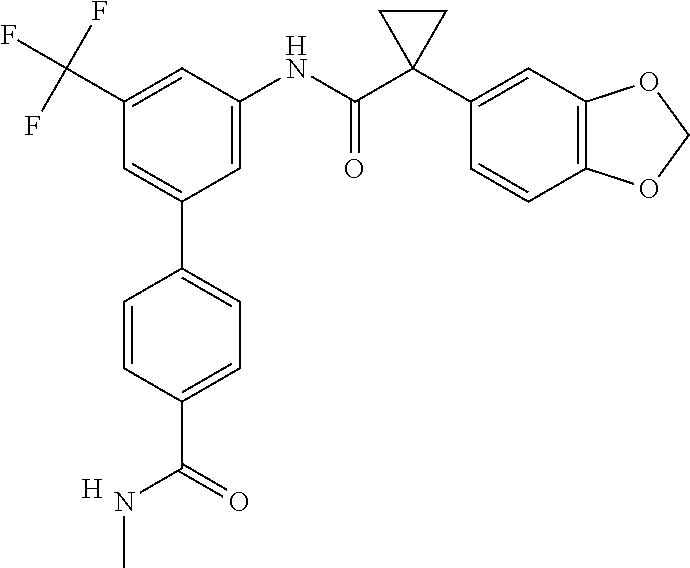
C1=C(NC(C2(C3=CC4=C(C=C3)OCO4)CC2)=O)C=C(C(F)(F)F)C=C1C1=CC=C(C(NC)=O)C=C1.[H]
